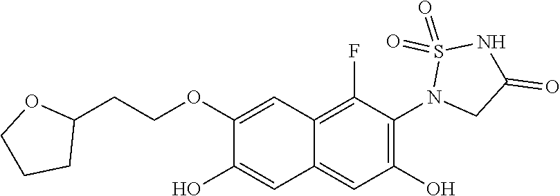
C1(OCCC2OCCC2)=CC2=C(F)C(N3CC(=O)NS3(=O)=O)=C(O)C=C2C=C1O
